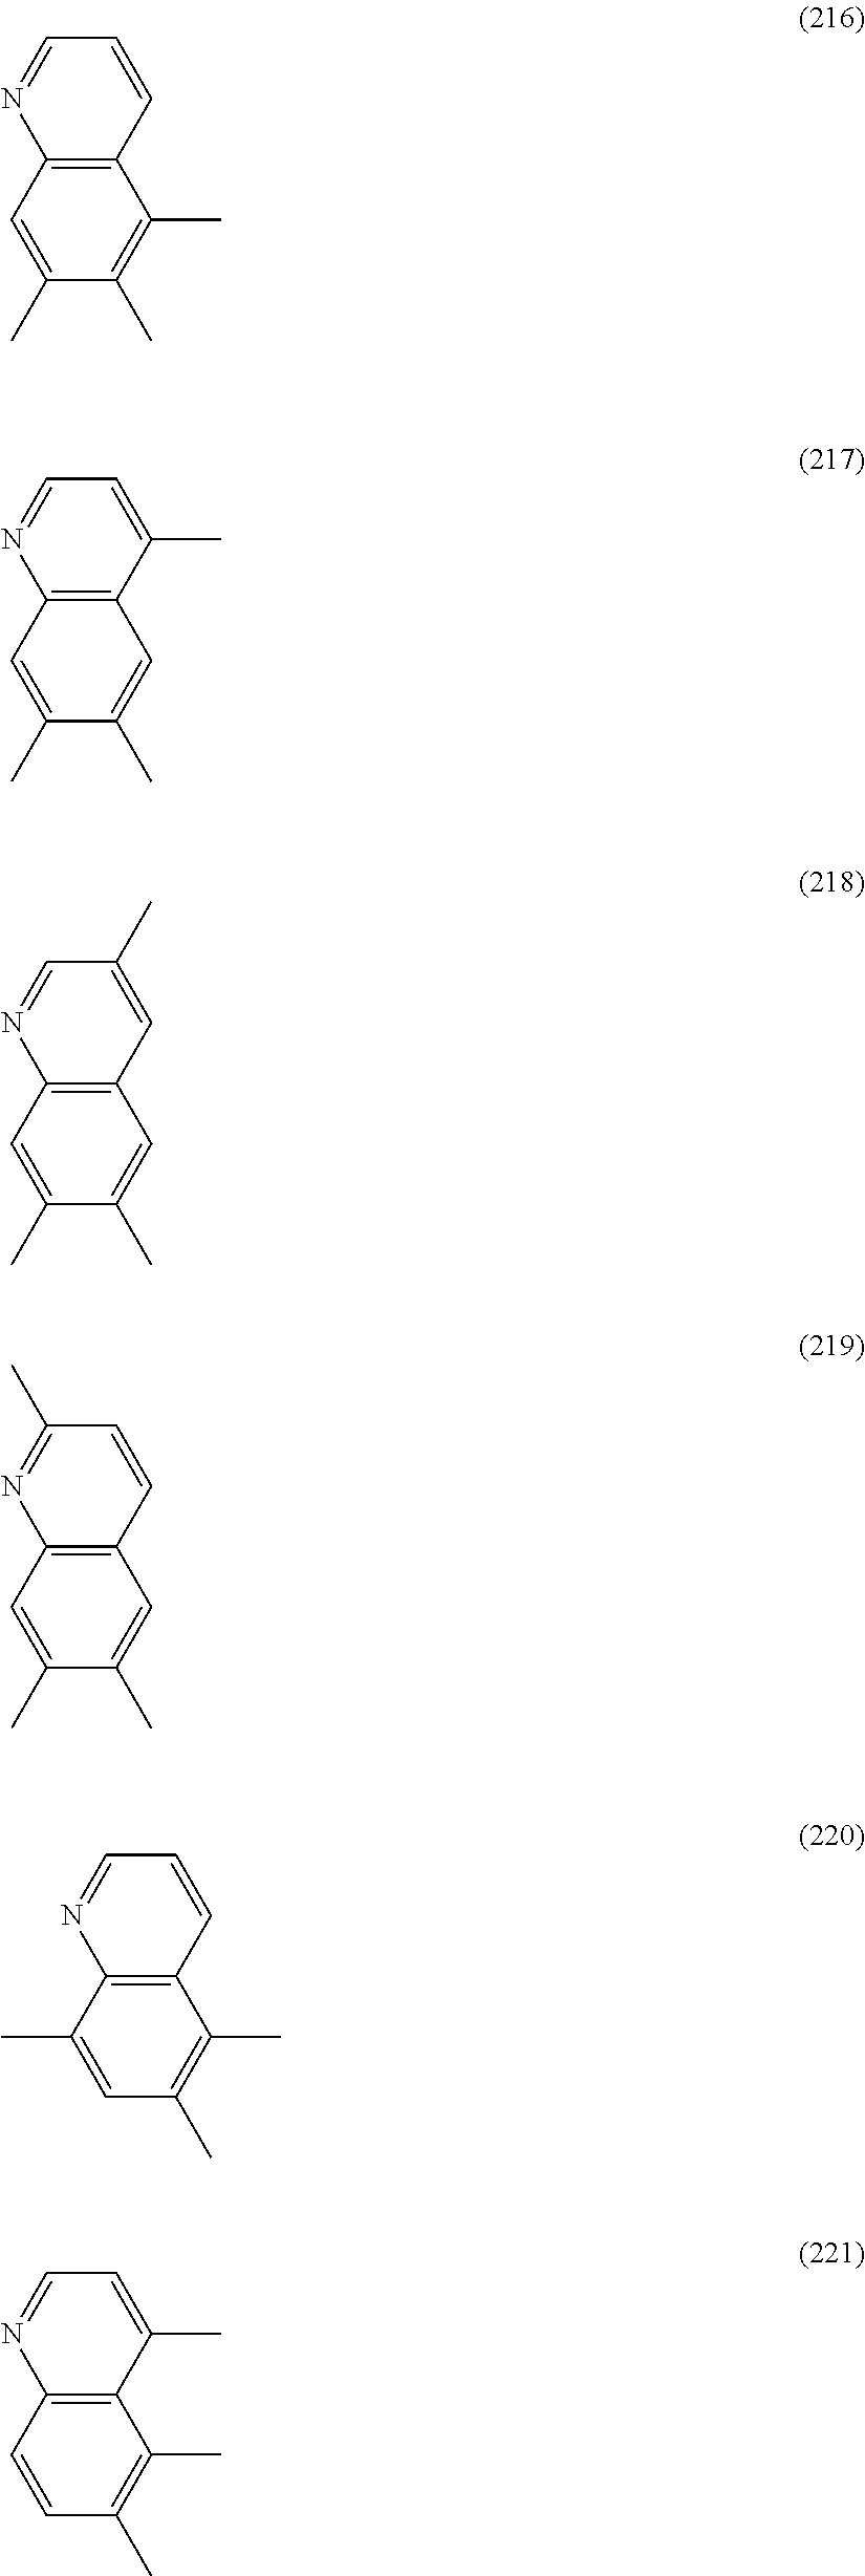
C12=C(C=C(C)C(C)=C1C)N=CC=C2.C12=C(C=C(C)C(C)=C1)N=CC=C2C.C12=C(C=C(C)C(C)=C1)N=CC(C)=C2.C12=C(C=C(C)C(C)=C1)N=C(C)C=C2.C12=C(C(C)=CC(C)=C1C)N=CC=C2.C12=C(C=CC(C)=C1C)N=CC=C2C
